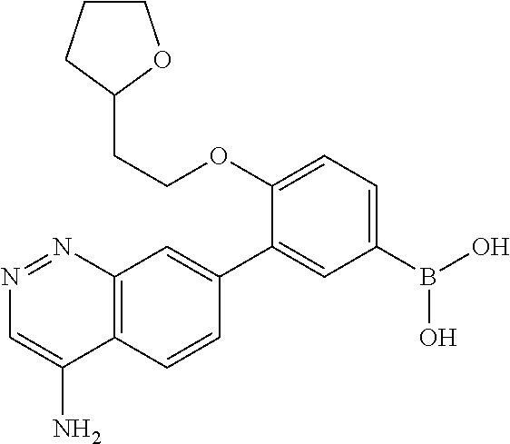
C12=C(C=CC(C3=CC(B(O)O)=CC=C3OCCC3OCCC3)=C1)C(N)=CN=N2
